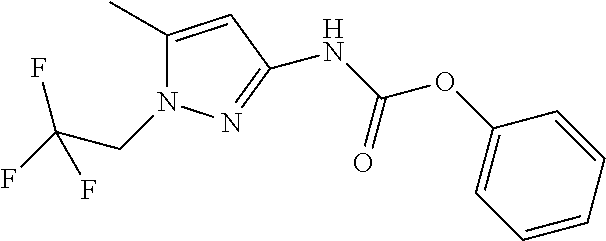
C1=CC=CC(OC(NC2=NN(CC(F)(F)F)C(C)=C2)=O)=C1
